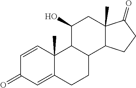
C1=CC2(C)C(=CC1=O)CCC1C2C(O)CC2(C)C1CCC2=O
